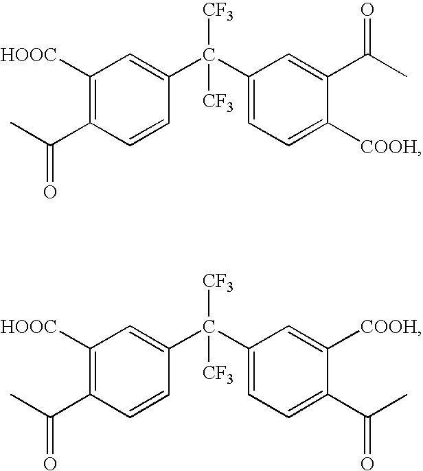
C1([HOOC])=C(C(C)=O)C=CC(C(C2=CC=C([COOH])C(C(=O)C)=C2)([CF3])[CF3])=C1.C1([HOOC])=C(C(C)=O)C=CC(C(C2=CC=C(C(=O)C)C([COOH])=C2)([CF3])[CF3])=C1
